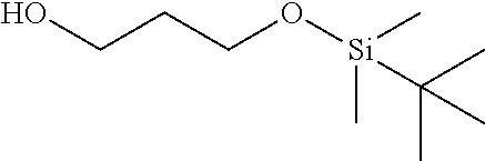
C(CO[Si](C)(C)C(C)(C)C)CO
